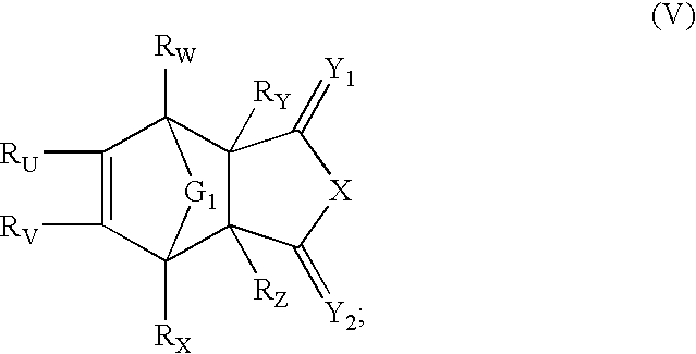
C1([RV])=C([RU])C2([RW])C3([RY])C([RZ])(C1([RX])[G1]2)C(=[Y2])[X]C3=[Y1]
